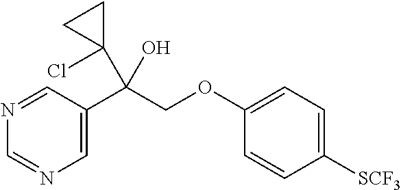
C1=C(C(COC2=CC=C([SCF3])C=C2)(C2(Cl)CC2)O)C=NC=N1
